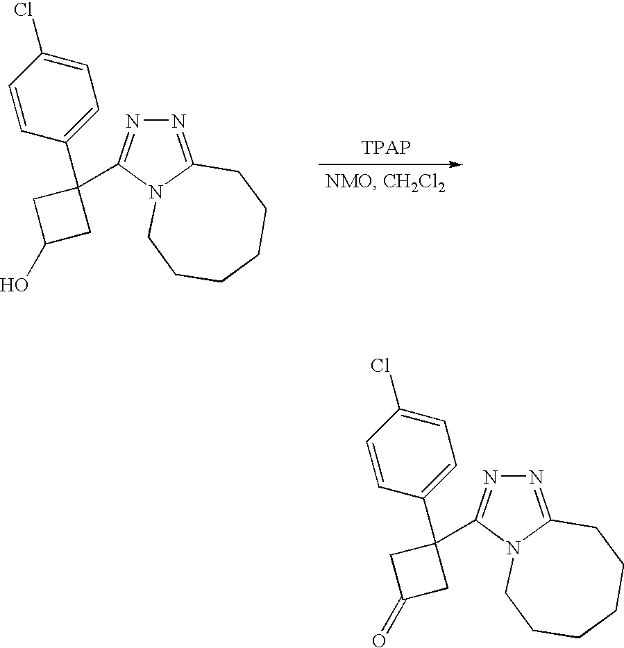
N1=C2N(C(C3(C4=CC=C(Cl)C=C4)CC(O)C3)=N1)CCCCCC2.N1=C2N(C(C3(C4=CC=C(Cl)C=C4)CC(=O)C3)=N1)CCCCCC2
